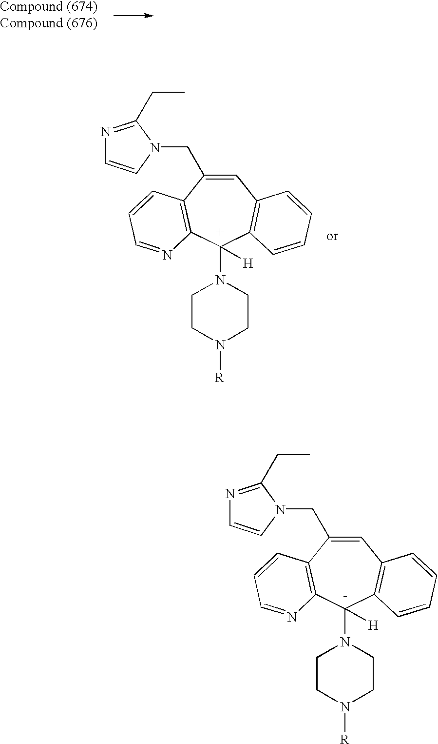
C1=C(CN2C=CN=C2CC)C2=C([C+](N3CCN([R])CC3)([H])C3=C1C=CC=C3)N=CC=C2.C1=C(CN2C=CN=C2CC)C2=C([C-](N3CCN([R])CC3)([H])C3=C1C=CC=C3)N=CC=C2
